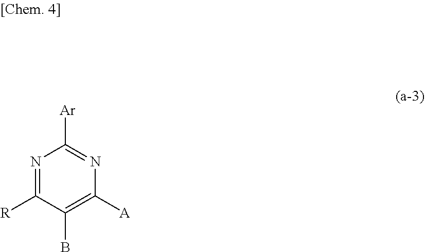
C1([R])=NC([Ar])=NC([A])=C1B
